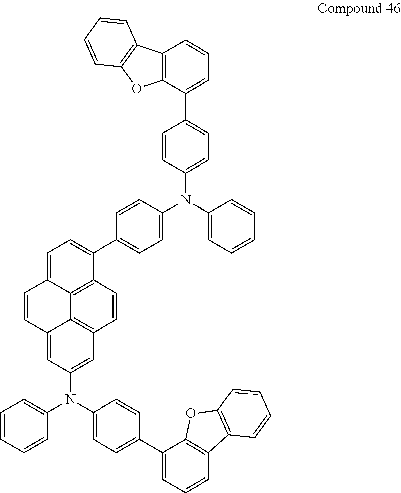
C1=C2C3=C(C=CC4=C3C(=CC(N(C3=CC=CC=C3)C3=CC=C(C5=CC=CC6=C5OC5=C6C=CC=C5)C=C3)=C4)C=C2)C(C2=CC=C(N(C3=CC=C(C4=CC=CC5=C4OC4=C5C=CC=C4)C=C3)C3=CC=CC=C3)C=C2)=C1
